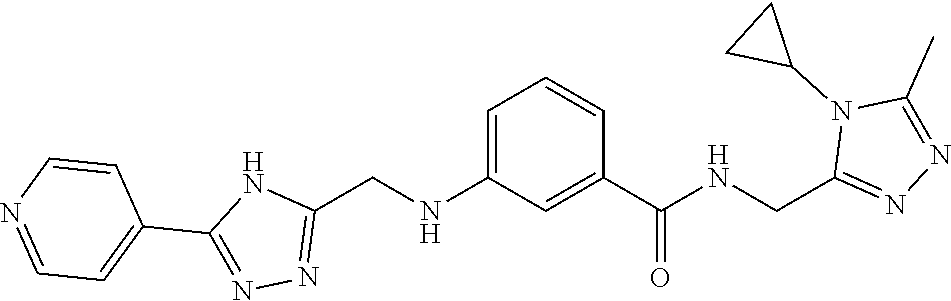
C1=NC=CC(C2=NN=C(CNC3=CC=CC(C(=O)NCC4=NN=C(C)N4C4CC4)=C3)N2)=C1
